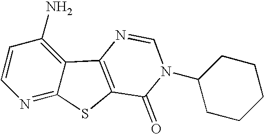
C1=CC(N)=C2C(=N1)SC1=C2N=CN(C2CCCCC2)C1=O
